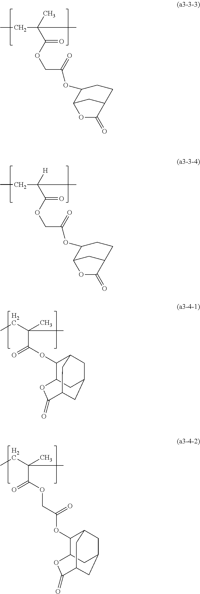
CCC(C)(C(OCC(OC1C2CC(CC1)C(=O)O2)=O)=O)C.CCC([H])(C(OCC(OC1C2CC(CC1)C(=O)O2)=O)=O)C.CCC(C)(C(OC1C2CC3CC1CC(C3)C(=O)O2)=O)C.CCC(C)(C(OCC(OC1C2CC3CC1CC(C3)C(=O)O2)=O)=O)C
